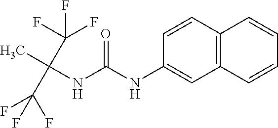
O=C(NC1=CC2=C(C=C1)C=CC=C2)NC(C)(C(F)(F)F)C(F)(F)F
